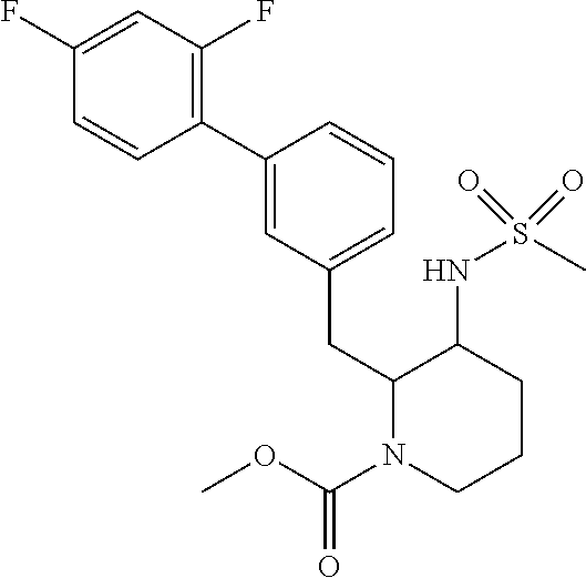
C1(F)=CC(F)=C(C2=CC(CC3N(C(OC)=O)CCCC3NS(C)(=O)=O)=CC=C2)C=C1
